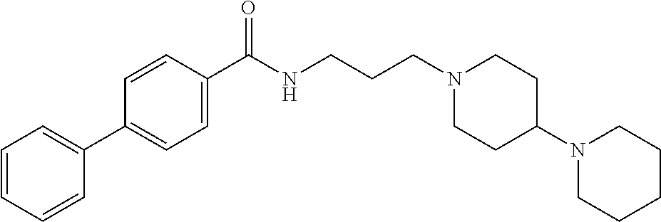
C1=CC(C(NCCCN2CCC(N3CCCCC3)CC2)=O)=CC=C1C1=CC=CC=C1
